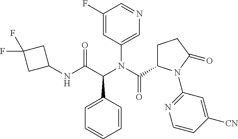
C1(NC(C(N(C(=O)C2CCC(=O)N2C2=NC=CC([CN])=C2)C2=CN=CC(F)=C2)C2=CC=CC=C2)=O)CC(F)(F)C1
